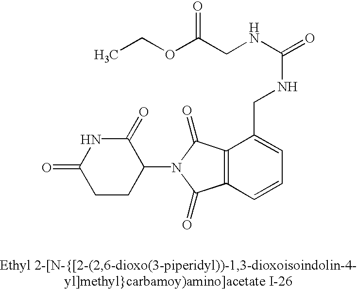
C1(=O)CCC(N2C(=O)C3=C(C2=O)C(CNC(NCC(OCC)=O)=O)=CC=C3)C(=O)N1
